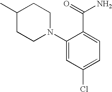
C1(C)CCN(C2=CC(Cl)=CC=C2C(=O)N)CC1
